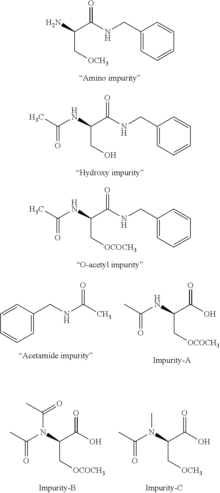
NC(C[OCH3])C(NCC1=CC=CC=C1)=O.N(C(CO)C(NCC1=CC=CC=C1)=O)C(C)=O.N(C(C[OCOCH3])C(NCC1=CC=CC=C1)=O)C(C)=O.C1=CC(CNC(C)=O)=CC=C1.CC(NC(C(O)=O)C[OCOCH3])=O.CC(N(C(C(O)=O)C[OCOCH3])C(C)=O)=O.CC(N(C(C(O)=O)C[OCH3])C)=O
